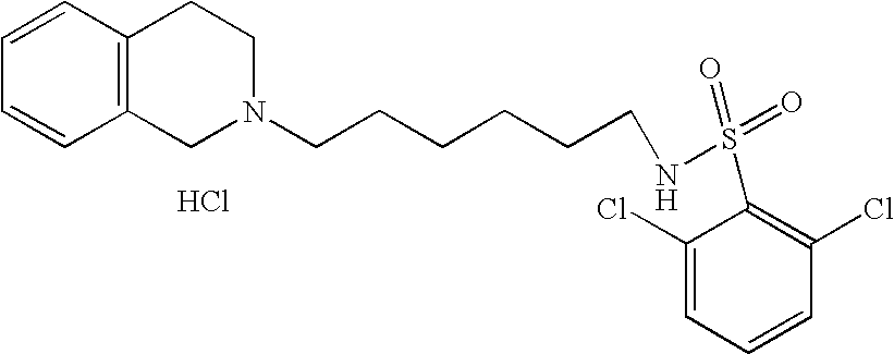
C1=CC=CC2=C1CCN(CCCCCCNS(=O)(=O)C1=C(Cl)C=CC=C1Cl)C2.Cl
